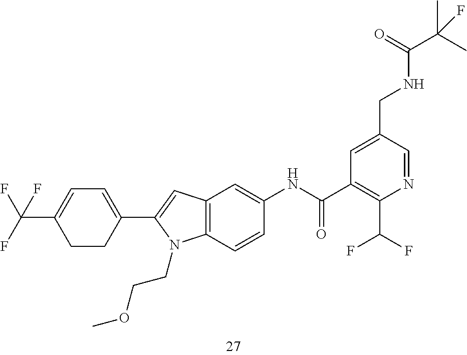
C1=C(CNC(C(C)(C)F)=O)C=NC(C(F)F)=C1C(NC1=CC2=C(C=C1)N(CCOC)C(C1=CC=C(C(F)(F)F)CC1)=C2)=O
